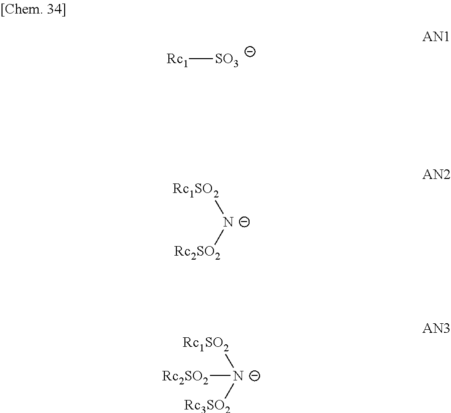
[Rc1][SO3].[Rc1SO2][N-][Rc2SO2].[Rc1SO2][N-]([Rc3SO2])[Rc2SO2]
